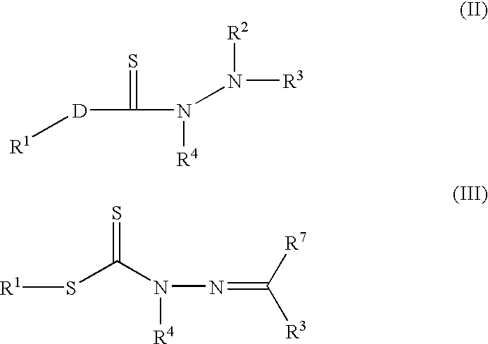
[R1][D]C(=S)N([R4])N([R2])[R3].[R1]SC(=S)N([R4])N=C([R7])[R3]
